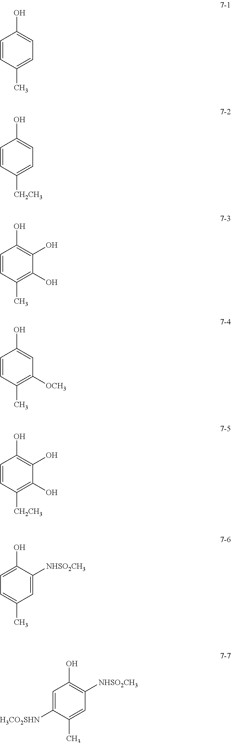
C1(O)=CC=C(C)C=C1.C1(O)=CC=C([CH2CH3])C=C1.C1(O)=C(O)C(O)=C(C)C=C1.C1(O)=CC([OCH3])=C(C)C=C1.C1(O)=C(O)C(O)=C([CH2CH3])C=C1.C1(O)=CC=C(C)C=C1[NHSO2CH3].C1(O)=C([NHSO2CH3])C=C(C)C([H3CO2SHN])=C1
